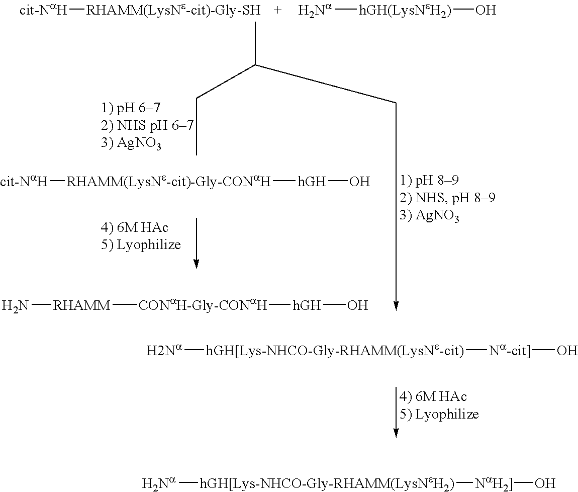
[Na][hGH[Lys-NHCO-Gly-RHAMM(LysNe-cit)][Na-cit]]O.[cit-NaH][RHAMM(LysNe-cit)-Gly-SH].[Na][hGH(LysNeH2)]O.[cit-NaH][RHAMM(LysNe-cit)-Gly-CONaH][hGH]O.N[RHAMM][CONaH-Gly-CONaH][hGH]O.[Na][hGH[Lys-NHCO-Gly-RHAMM(LysNeH2)][NaH2]]O
